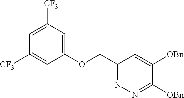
C1(OCC2=NN=C([OBn])C([OBn])=C2)=CC([CF3])=CC([CF3])=C1
